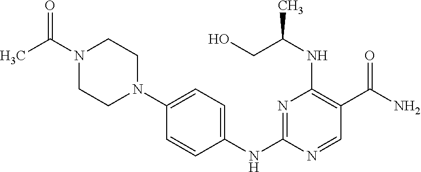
C1=CC(NC2=NC(NC(CO)C)=C(C(N)=O)C=N2)=CC=C1N1CCN(C(=O)C)CC1
